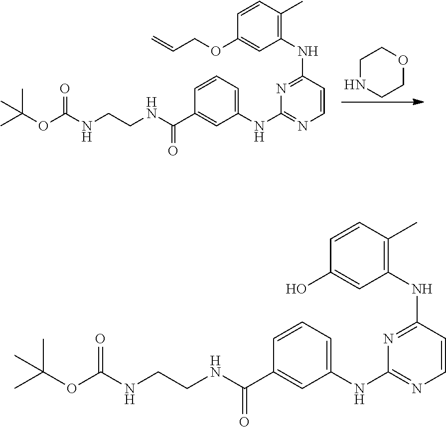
C1=CC(C)=C(NC2=NC(NC3=CC=CC(C(=O)NCCNC(OC(C)(C)C)=O)=C3)=NC=C2)C=C1O.C1=CC(C)=C(NC2=NC(NC3=CC=CC(C(=O)NCCNC(OC(C)(C)C)=O)=C3)=NC=C2)C=C1OCC=C.C1NCCOC1
